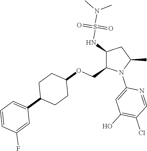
C1(NS(N(C)C)(=O)=O)C(COC2CCC(C3=CC=CC(F)=C3)CC2)N(C2=CC(O)=C(Cl)C=N2)C(C)C1
